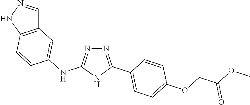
N1=C(C2=CC=C(OCC(=O)OC)C=C2)NC(NC2=CC3=C(NN=C3)C=C2)=N1
